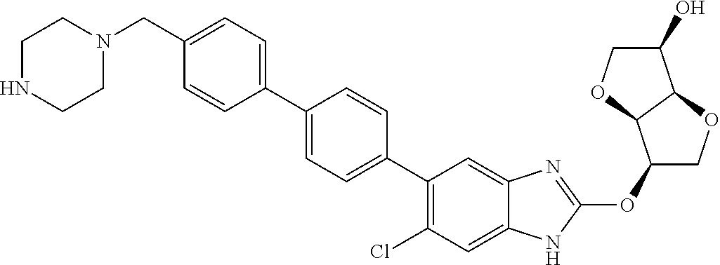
C(C1=CC=C(C2=CC=C(C3=C(Cl)C=C4C(=C3)N=C(OC3COC5C3OCC5O)N4)C=C2)C=C1)N1CCNCC1
